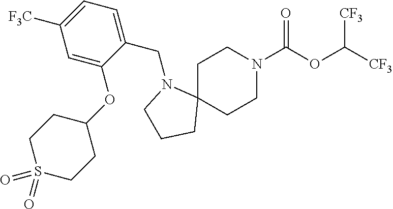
C1C2(CCN(C(OC([CF3])[CF3])=O)C1)N(CC1=CC=C([F3C])C=C1OC1CCS(=O)(=O)CC1)CCC2
